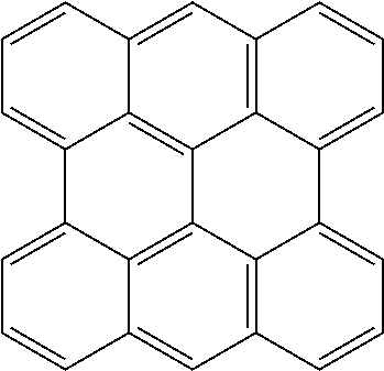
C1=CC2=CC3=C4C5=C2C(=C1)C1=CC=CC2=CC6=C(C5=C12)C(=CC=C6)C4=CC=C3
